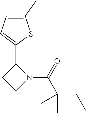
N1(C(=O)C(CC)(C)C)C(C2=CC=C(C)S2)CC1
